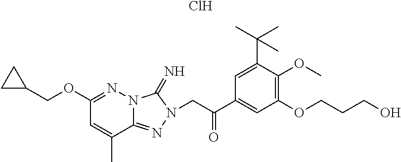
Cl.C1(OCC2CC2)=NN2C(=NN(CC(C3=CC(OCCCO)=C(OC)C(C(C)(C)C)=C3)=O)C2=N)C(C)=C1
